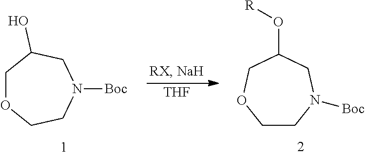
C1CN([Boc])CC(O[R])CO1.C1OCCN([Boc])CC1O.[THF]
